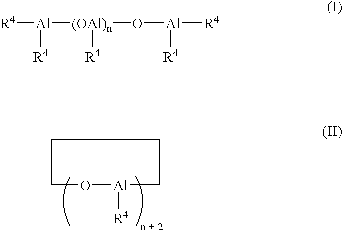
O1[Al]([R4])CCCC1.[R4][Al]([(OAl)n]([R4])O[Al]([R4])[R4])[R4]
